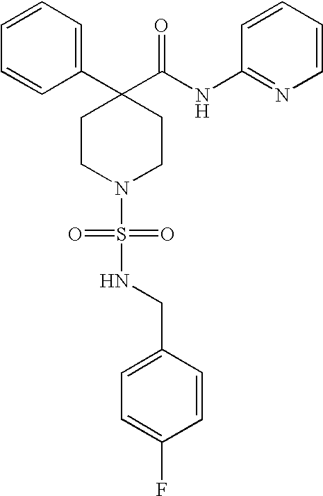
C1=CC=CC(C2(C(NC3=NC=CC=C3)=O)CCN(S(NCC3=CC=C(F)C=C3)(=O)=O)CC2)=C1
